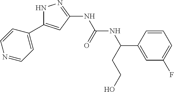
N1C(C2=CC=NC=C2)=CC(NC(NC(C2=CC(F)=CC=C2)CCO)=O)=N1
